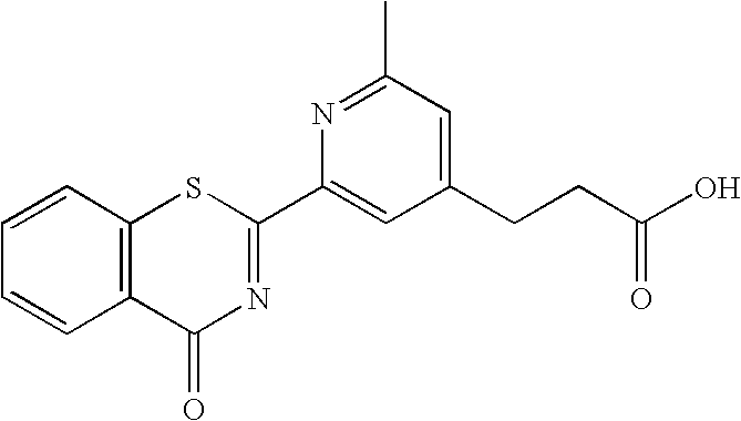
N1=C(C)C=C(CCC(O)=O)C=C1C1=NC(=O)C2=C(S1)C=CC=C2
